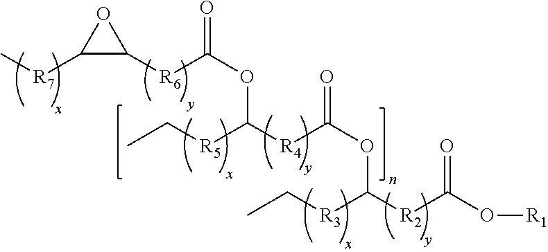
C1([R6]C(OC([R5]CC)[R4]C(OC([R3]CC)[R2]C(O[R1])=O)=O)=O)OC1[R7]C
